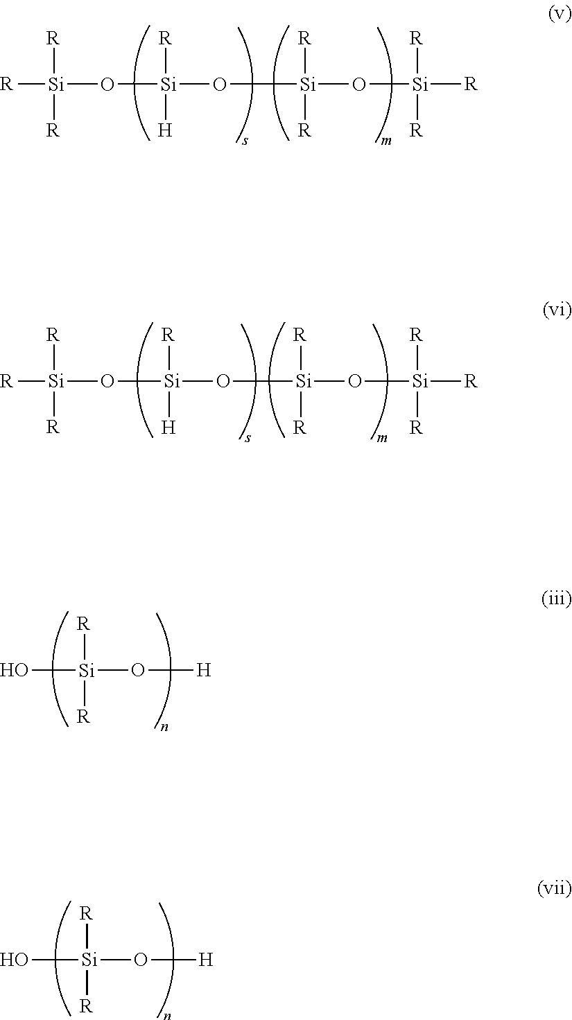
[R][Si]([R])([R])O[Si](O[Si](O[Si]([R])([R])[R])([R])[R])([R])[H].[R][Si]([R])([R])O[Si](O[Si](O[Si]([R])([R])[R])([R])[R])([R])[H].O[Si]([R])([R])O[H].O[Si]([R])([R])O[H]
